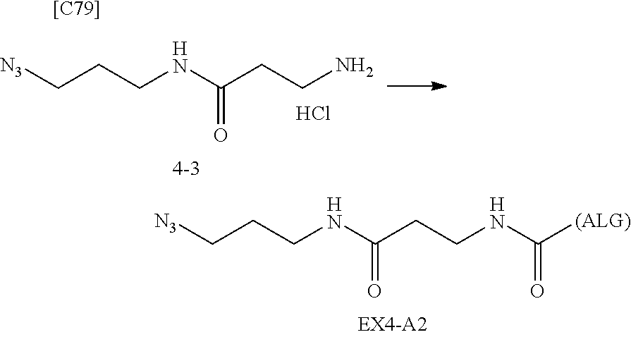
[N3]CCCNC(CCNC([(ALG)])=O)=O.[N3]CCCNC(CCN)=O.Cl.[[C79]]
